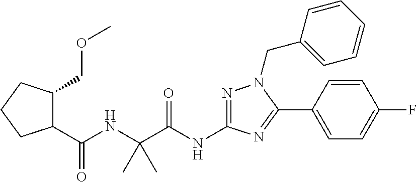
N1=C(NC(C(NC(=O)C2C(COC)CCC2)(C)C)=O)N=C(C2=CC=C(F)C=C2)N1CC1=CC=CC=C1
